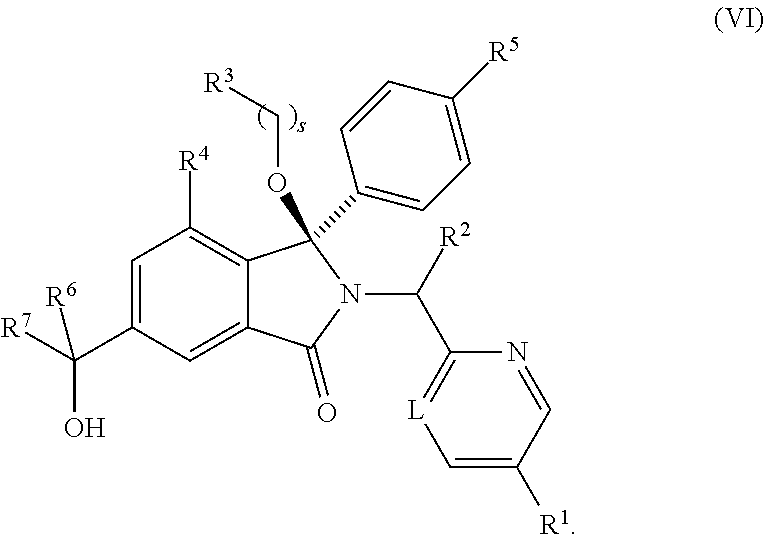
C1(C([R7])(O)[R6])=CC([R4])=C2C(=C1)C(=O)N(C(C1=[L]C=C([R1])C=N1)[R2])C2(C1=CC=C([R5])C=C1)OC[R3]
